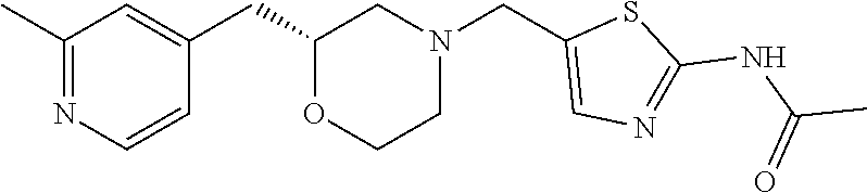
C1(C)=NC=CC(CC2OCCN(CC3=CN=C(NC(C)=O)S3)C2)=C1
